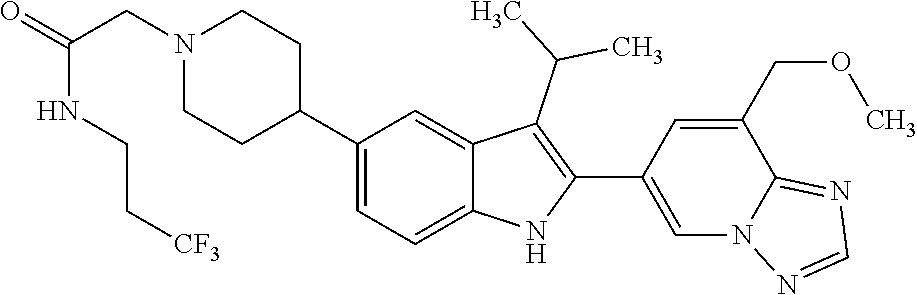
C1(C2CCN(CC(NCC[CF3])=O)CC2)=CC=C2C(=C1)C(C(C)C)=C(C1=CN3C(=NC=N3)C(COC)=C1)N2
